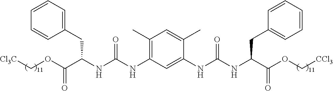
C1(CC(NC(NC2=C(C)C=C(C)C(NC(NC(CC3=CC=CC=C3)C(OC[CCl3])=O)=O)=C2)=O)C(OC[Cl3C])=O)=CC=CC=C1
